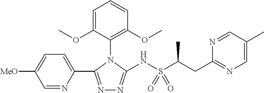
[MeO]C1=CC=C(C2=NN=C(NS(C(CC3=NC=C(C)C=N3)C)(=O)=O)N2C2=C(OC)C=CC=C2OC)N=C1
